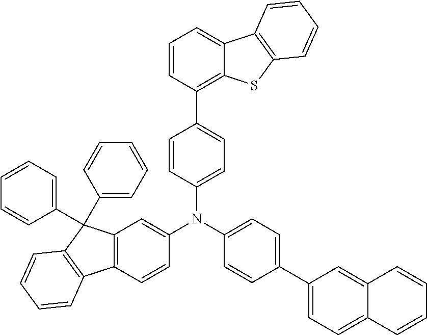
C1=CC(N(C2=CC=C(C3=CC=C4C(=C3)C=CC=C4)C=C2)C2=CC3=C(C=C2)C2=C(C3(C3=CC=CC=C3)C3=CC=CC=C3)C=CC=C2)=CC=C1C1=C2C(=CC=C1)C1=C(S2)C=CC=C1
